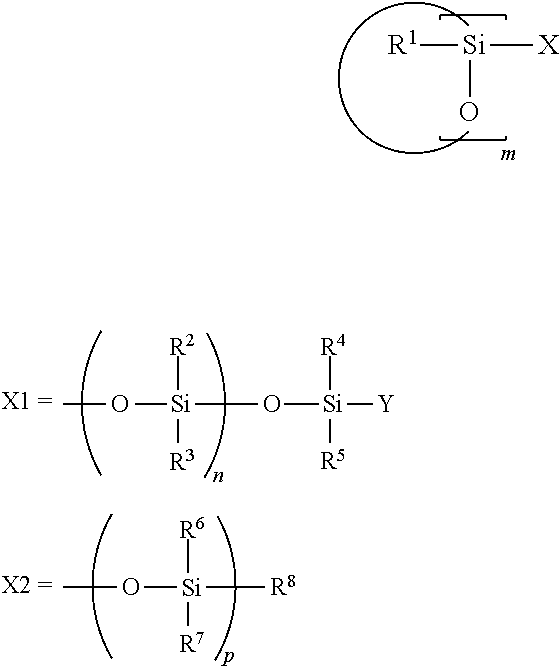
[R1][Si]([X])O.CO[Si](O[Si]([Y])([R4])[R5])([R2])[R3].CO[Si]([R8])([R6])[R7]
